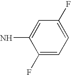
C1(F)=CC=C(F)C=C1N
